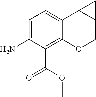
C1(N)=CC=C2C(=C1C(=O)OC)OCC1C2C1
